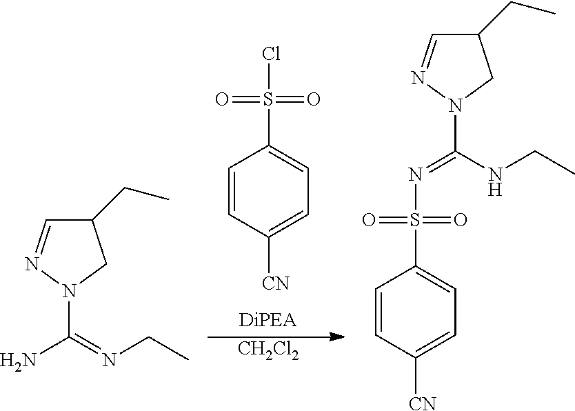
C1=CC([CN])=CC=C1S(=O)(=O)Cl.[CH2Cl2].C1=NN(C(=NCC)N)CC1CC.C1=CC([CN])=CC=C1S(=O)(=O)N=C(NCC)N1CC(CC)C=N1
